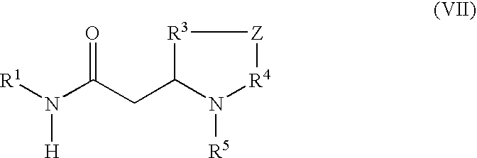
[R1]N(C(CC1N([R5])[R4][Z][R3]1)=O)[H]
